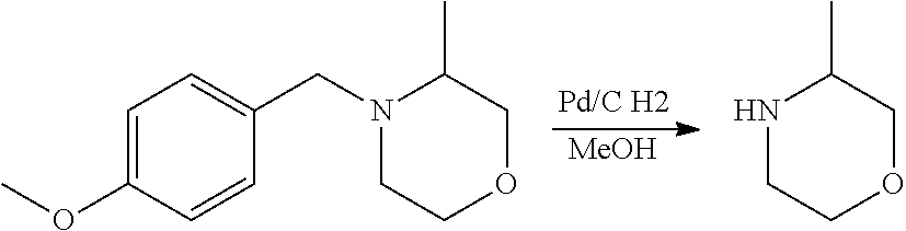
C1=C(OC)C=CC(CN2C(C)COCC2)=C1.N1C(C)COCC1.[MeOH]
